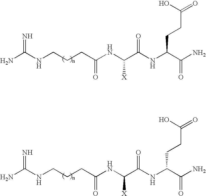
NC(NCCCC(NC(C(NC(C(N)=O)CCC(=O)O)=O)[X])=O)=N.NC(NCCCC(NC(C(NC(C(N)=O)CCC(=O)O)=O)[X])=O)=N
